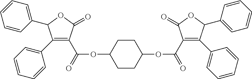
C1(C2=CC=CC=C2)=C(C(=O)OC2CCC(OC(=O)C3=C(C4=CC=CC=C4)C(C4=CC=CC=C4)OC3=O)CC2)C(=O)OC1C1=CC=CC=C1
